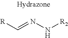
[R]C=NN[R2]
